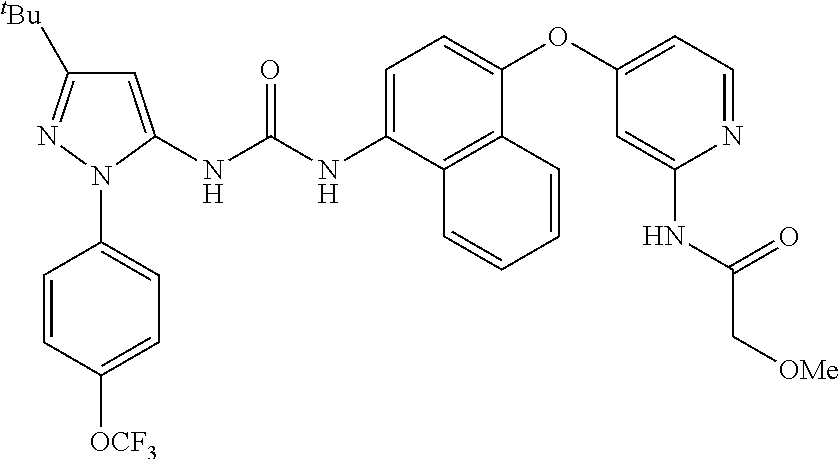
C1=CC([OCF3])=CC=C1N1C(NC(NC2=CC=C(OC3=CC=NC(NC(C[OMe])=O)=C3)C3=C2C=CC=C3)=O)=CC([tBu])=N1
